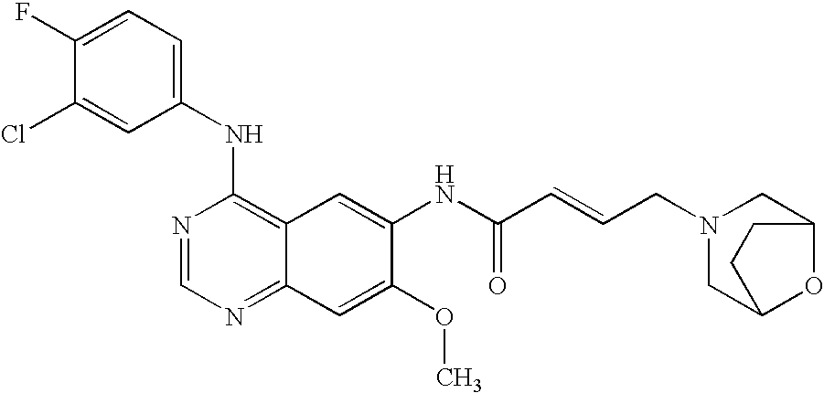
ClC1=CC(NC2=C3C(=NC=N2)C=C(OC)C(NC(C=CCN2CC4OC(C2)CC4)=O)=C3)=CC=C1F
